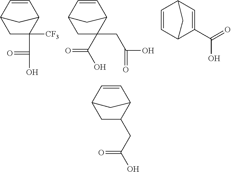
C1C(C(=O)O)([CF3])C2C=CC1C2.C1C(CC(O)=O)(C(=O)O)C2C=CC1C2.C1=CC2C(C(=O)O)=CC1C2.C1C(CC(O)=O)C2C=CC1C2
